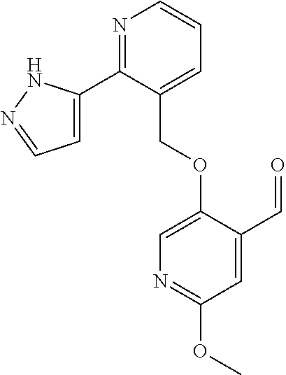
C1=C(C2=NC=CC=C2COC2=CN=C(OC)C=C2C=O)NN=C1
